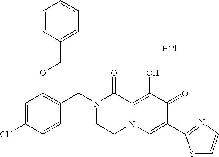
C1(CN2CCN3C(=C(O)C(=O)C(C4=NC=CS4)=C3)C2=O)=C(OCC2=CC=CC=C2)C=C(Cl)C=C1.Cl
